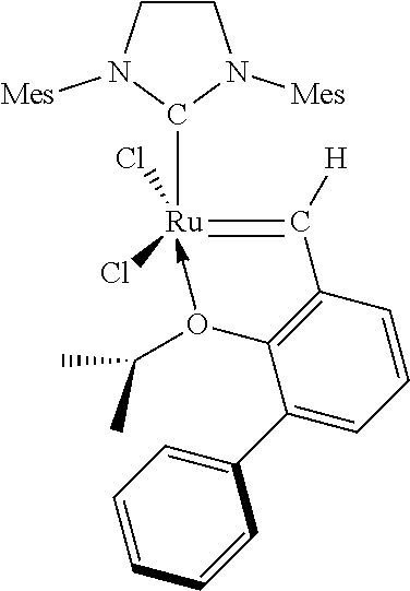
C([H])(=[Ru](C1N([Mes])CCN1[Mes])(Cl)Cl)C1=C(OC(C)C)C(C2=CC=CC=C2)=CC=C1
